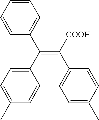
C1=CC=CC=C1C(=C(C1=CC=C(C)C=C1)[COOH])C1=CC=C(C)C=C1
